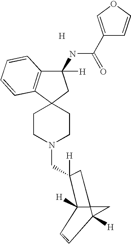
C123C([H])(C(CN4CCC5(CC4)CC(NC(=O)C4=COC=C4)([H])C4=C5C=CC=C4)([H])C1)C=CC2([H])C3.[H]
